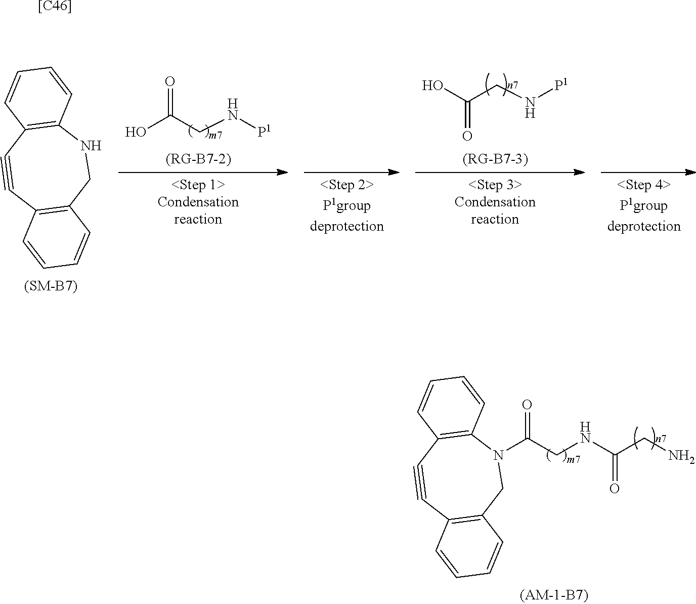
N1C2=C(C#CC3=C(C1)C=CC=C3)C=CC=C2.O=C(CN[P1])O.O=C(CN[P1])O.O=C(CNC(CN)=O)N1C2=C(C#CC3=C(C1)C=CC=C3)C=CC=C2.[[C46]]
